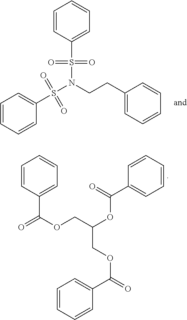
C1=CC(S(N(CCC2=CC=CC=C2)S(C2=CC=CC=C2)(=O)=O)(=O)=O)=CC=C1.C1=CC(C(OCC(OC(C2=CC=CC=C2)=O)COC(=O)C2=CC=CC=C2)=O)=CC=C1
